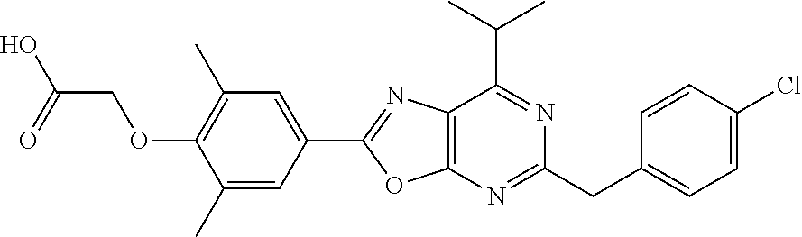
C1=C(Cl)C=CC(CC2=NC3=C(C(C(C)C)=N2)N=C(C2=CC(C)=C(OCC(=O)O)C(C)=C2)O3)=C1
